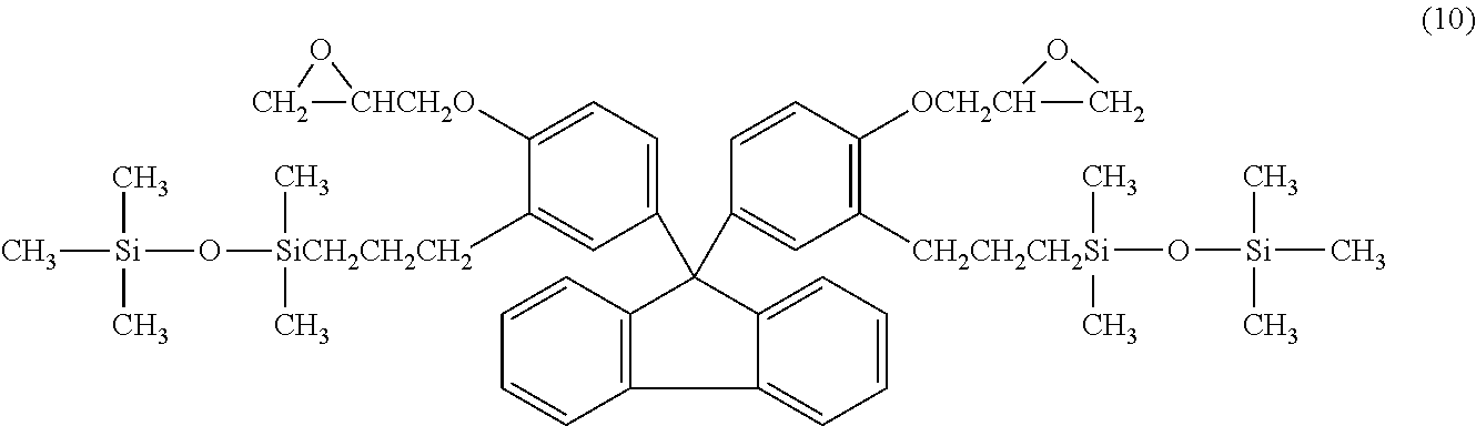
C12=CC=CC=C1C(C1=CC([CH2CH2CH2Si](O[Si](C)(C)C)(C)C)=C([OCH2CH]3CO3)C=C1)(C1=CC=C([CHCH2O]3CO3)C([SiCH2CH2CH2](O[Si](C)(C)C)(C)C)=C1)C1=C2C=CC=C1
